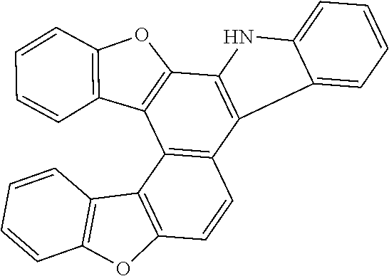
C1=CC=CC2=C1OC1=C2C2=C(C3=C(C4=C2C2=C(C=CC=C2)O4)NC2=CC=CC=C32)C=C1
